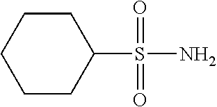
C1(S(=O)(=O)N)CCCCC1
